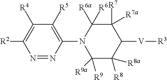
N1=NC(N2C([R9])([R9a])C([R8])([R8a])C([V][R3])C([R7])([R7a])C2([R6a])[R6])=C([R5])C([R4])=C1[R2]
